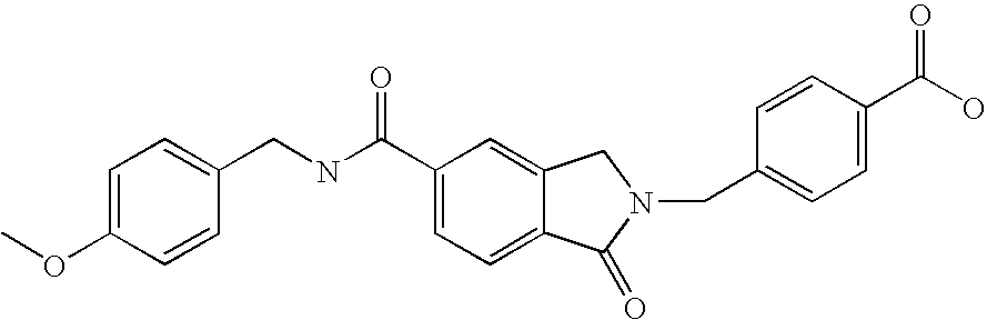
C1=C(OC)C=CC(CNC(C2=CC=C3C(=C2)CN(CC2=CC=C(C(O)=O)C=C2)C3=O)=O)=C1
